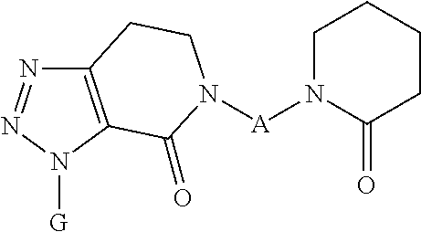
C12=C(N([G])N=N1)C(=O)N([A]N1C(=O)CCCC1)CC2
